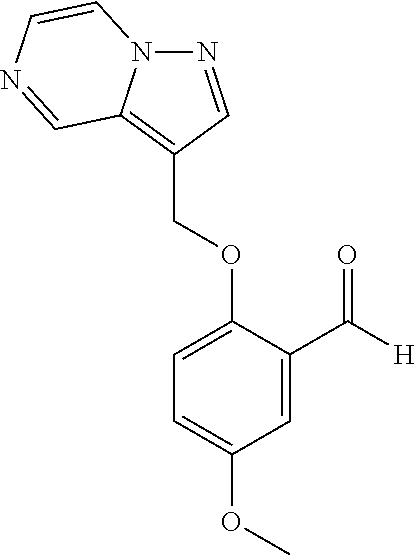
C(OC1=CC=C(OC)C=C1C([H])=O)C1=C2N(N=C1)C=CN=C2
